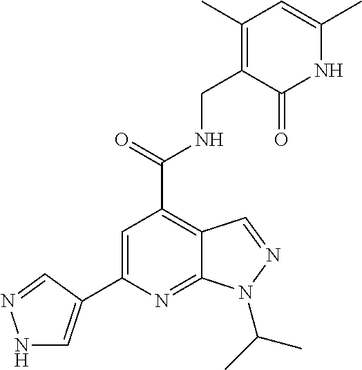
C1(C2=CNN=C2)=CC(C(NCC2=C(C)C=C(C)NC2=O)=O)=C2C(=N1)N(C(C)C)N=C2
